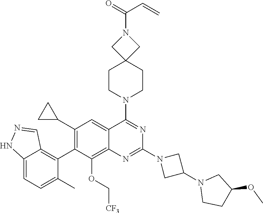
C12=CC=C(C)C(C3=C(C4CC4)C=C4C(=C3OC[CF3])N=C(N3CC(N5CCC(OC)C5)C3)N=C4N3CCC4(CC3)CN(C(=O)C=C)C4)=C1C=NN2
